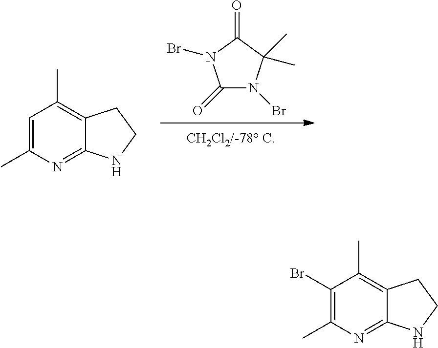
C1(=O)N(Br)C(C)(C)C(=O)N1Br.C1=C(C)N=C2C(=C1C)CCN2.C1(Br)=C(C)N=C2C(=C1C)CCN2
